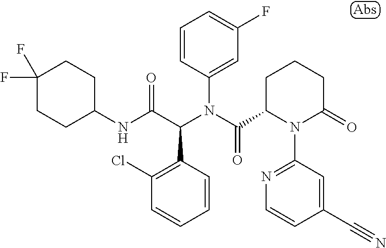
C1=CC(N(C(=O)C2N(C3=NC=CC(C#N)=C3)C(=O)CCC2)C(C(NC2CCC(F)(F)CC2)=O)C2=C(Cl)C=CC=C2)=CC(F)=C1
